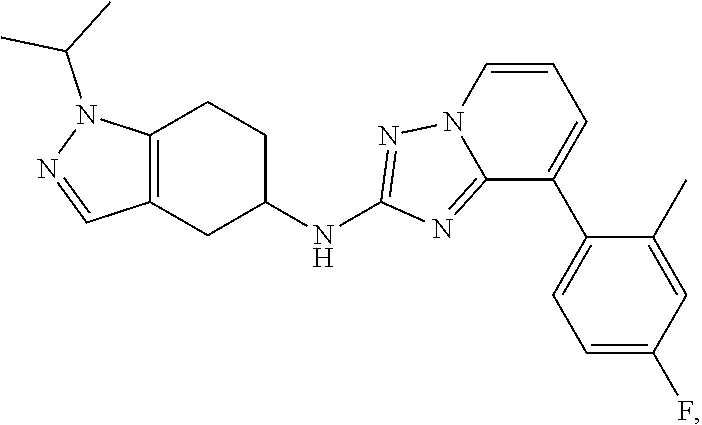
C12=C(CC(NC3=NN4C(=N3)C(C3=CC=C(F)C=C3C)=CC=C4)CC1)C=NN2C(C)C
